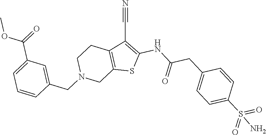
C12=C(C(C#N)=C(NC(CC3=CC=C(S(=O)(=O)N)C=C3)=O)S1)CCN(CC1=CC(C(=O)OC)=CC=C1)C2
